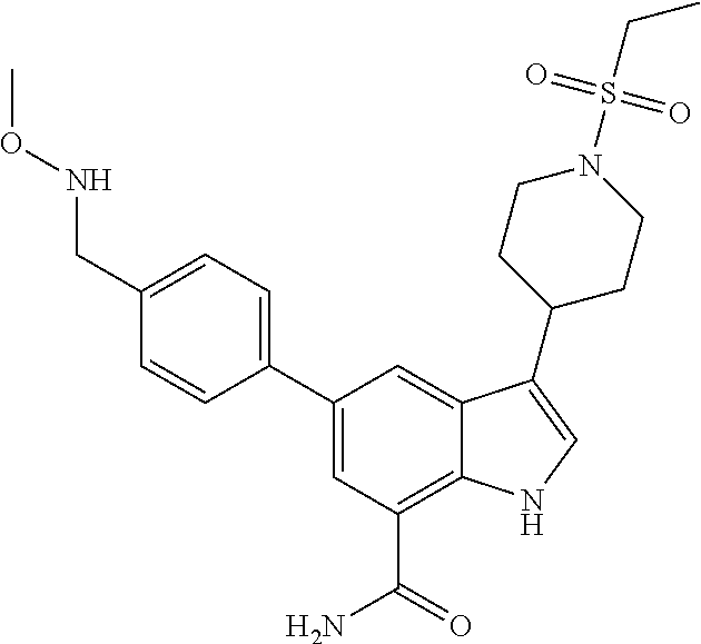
C1(C2=CC(C(=O)N)=C3C(=C2)C(C2CCN(S(CC)(=O)=O)CC2)=CN3)=CC=C(CNOC)C=C1
